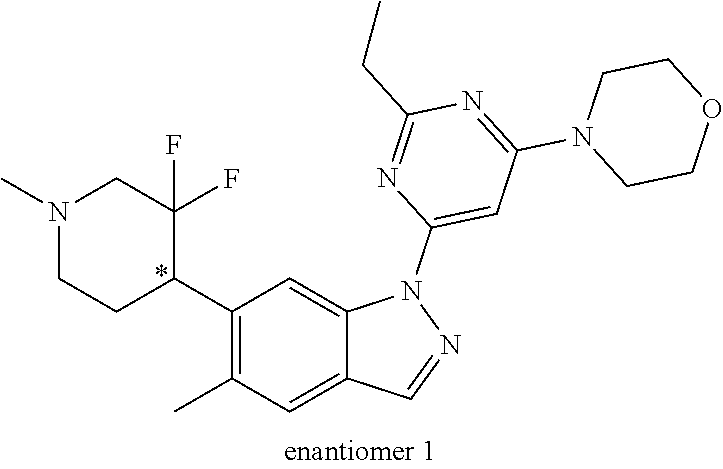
C1(C2C(F)(F)CN(C)CC2)=C(C)C=C2C(=C1)N(C1=CC(N3CCOCC3)=NC(CC)=N1)N=C2
